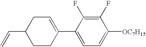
C1(F)=C(F)C(C2=CCC(C=C)CC2)=CC=C1[OC7H15]
